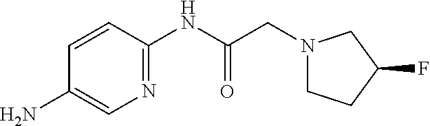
C1(N)=CN=C(NC(=O)CN2CCC(F)C2)C=C1
